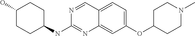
C1CC(NC2=NC3=CC(OC4CCN(C)CC4)=CC=C3C=N2)CCC1O
